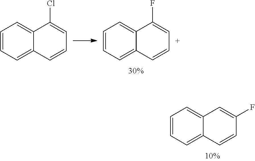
C1=CC=C2C(=C1)C(Cl)=CC=C2.C1=CC=C2C(=C1)C(F)=CC=C2.C1=CC=C2C(=C1)C=C(F)C=C2
